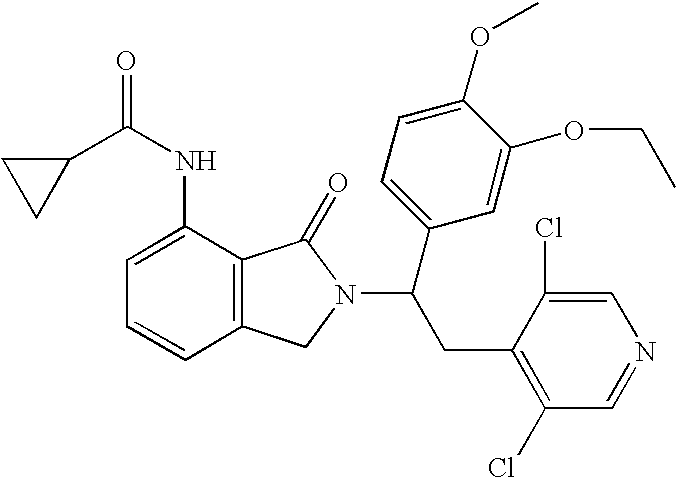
C1(C(NC2=CC=CC3=C2C(=O)N(C(CC2=C(Cl)C=NC=C2Cl)C2=CC=C(OC)C(OCC)=C2)C3)=O)CC1
